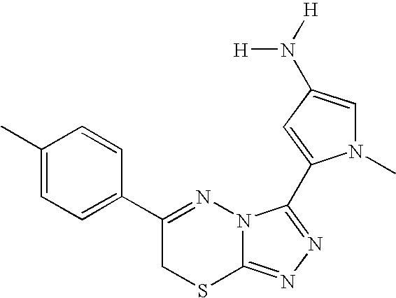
C1=C(C)C=CC(C2=NN3C(=NN=C3C3=CC(N([H])[H])=CN3C)SC2)=C1
